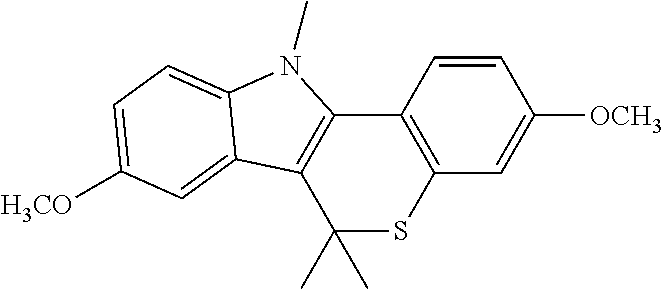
C1=CC2=C(C=C1[OCH3])SC(C)(C)C1=C2N(C)C2=CC=C([H3CO])C=C12
